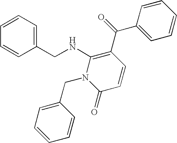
C1(CNC2=C(C(C3=CC=CC=C3)=O)C=CC(=O)N2CC2=CC=CC=C2)=CC=CC=C1
